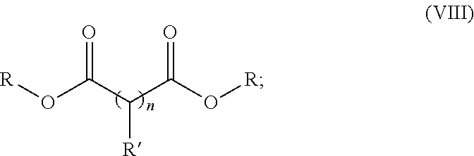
[R]OC(C(C(O[R])=O)[R])=O
